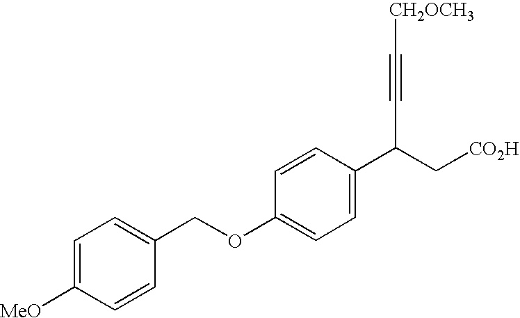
C(OC1=CC=C(C(C[CO2H])C#C[CH2OCH3])C=C1)C1=CC=C([MeO])C=C1
